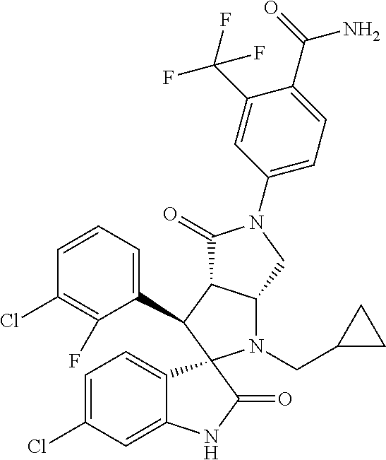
C1(C2C3C(N(CC4CC4)C24C2=CC=C(Cl)C=C2NC4=O)CN(C2=CC=C(C(=O)N)C(C(F)(F)F)=C2)C3=O)=CC=CC(Cl)=C1F
